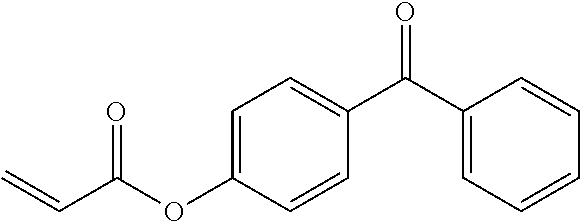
C1=C(OC(C=C)=O)C=CC(C(C2=CC=CC=C2)=O)=C1
